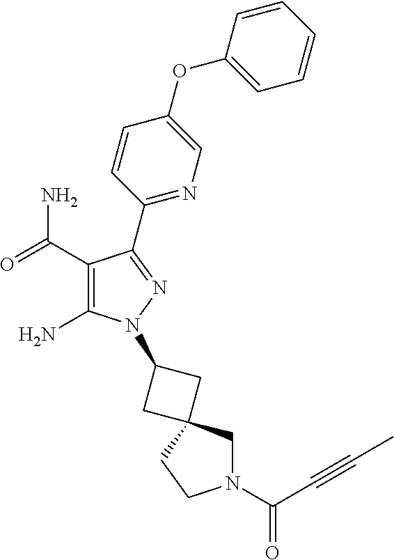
C1(C(=O)N)=C(N)N(C2CC3(CN(C(=O)C#CC)CC3)C2)N=C1C1=NC=C(OC2=CC=CC=C2)C=C1
